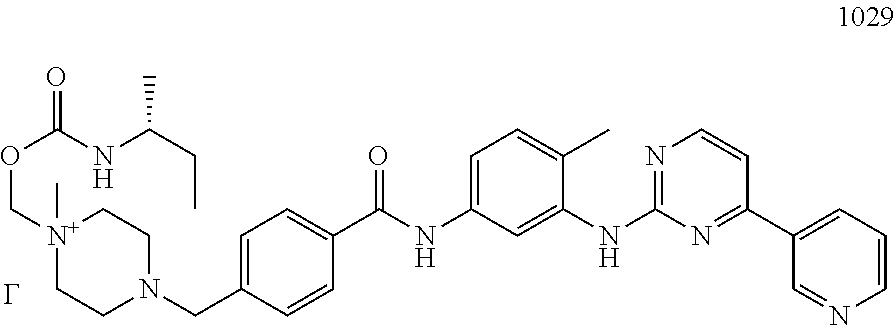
[G].C1CN(CC2=CC=C(C(NC3=CC=C(C)C(NC4=NC=CC(C5=CC=CN=C5)=N4)=C3)=O)C=C2)CC[N+]1(COC(=O)NC(C)CC)C
